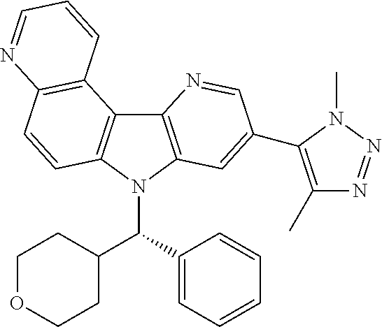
C12=C(N(C(C3=CC=CC=C3)C3CCOCC3)C3=C1C1=C(C=C3)N=CC=C1)C=C(C1=C(C)N=NN1C)C=N2
